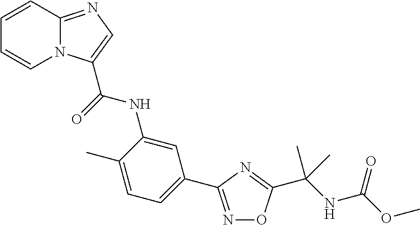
C12=NC=C(C(NC3=CC(C4=NOC(C(NC(OC)=O)(C)C)=N4)=CC=C3C)=O)N1C=CC=C2
